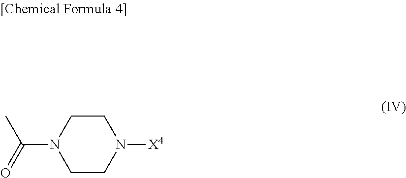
CC(N1CCN([X4])CC1)=O
